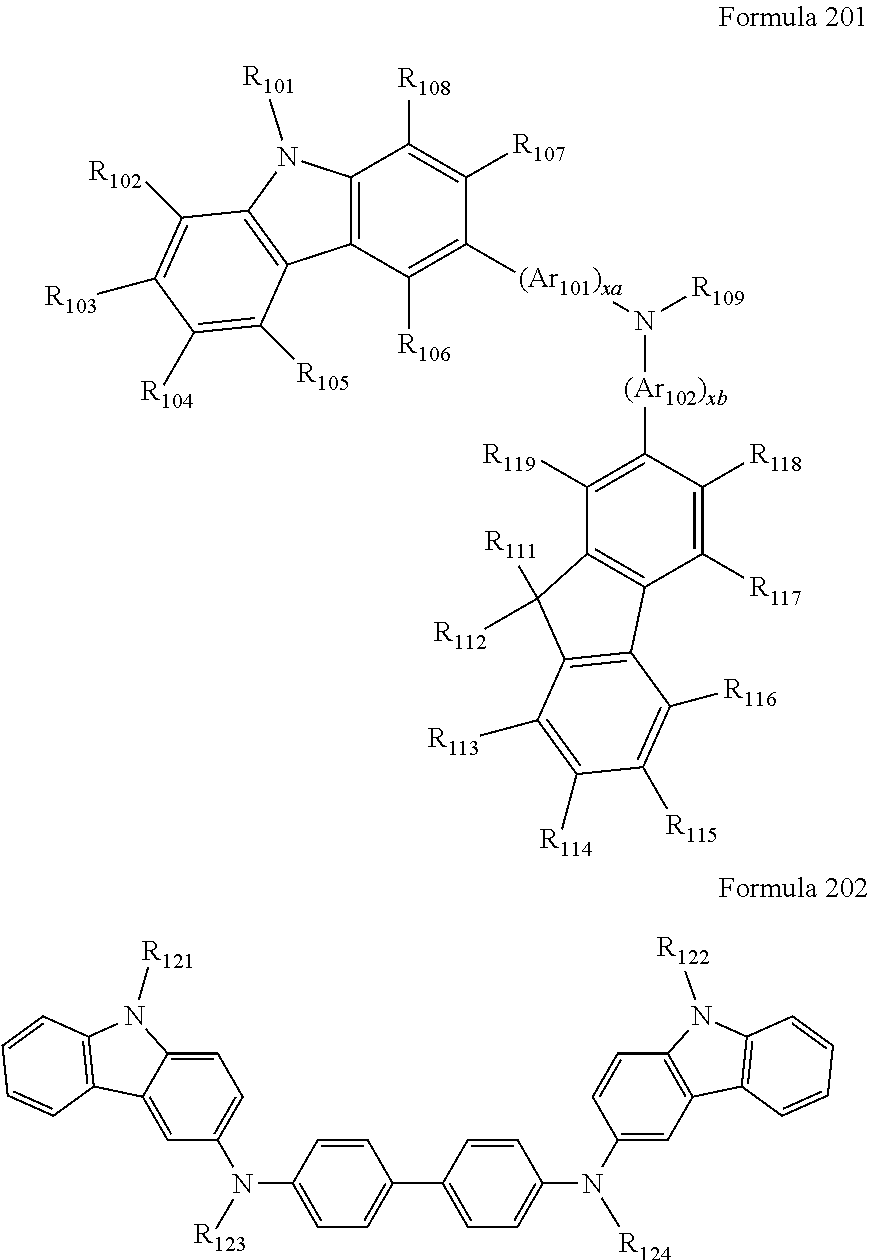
C12=C(C([R106])=C([(Ar101)xa]N([R109])[(Ar102)xb]C3=C([R119])C4=C(C([R117])=C3[R118])C3=C(C4([R112])[R111])C([R113])=C([R114])C([R115])=C3[R116])C([R107])=C1[R108])C1=C(N2[R101])C([R102])=C([R103])C([R104])=C1[R105].C1=C2C(=CC=C1N(C1=CC=C(C3=CC=C(N(C4=CC5=C(C=C4)N([R122])C4=C5C=CC=C4)[R124])C=C3)C=C1)[R123])N([R121])C1=C2C=CC=C1
